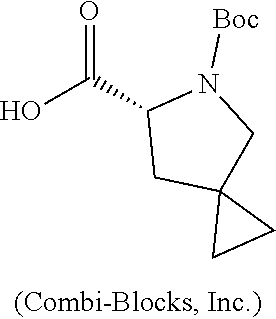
OC(C1CC2(CN1[Boc])CC2)=O
